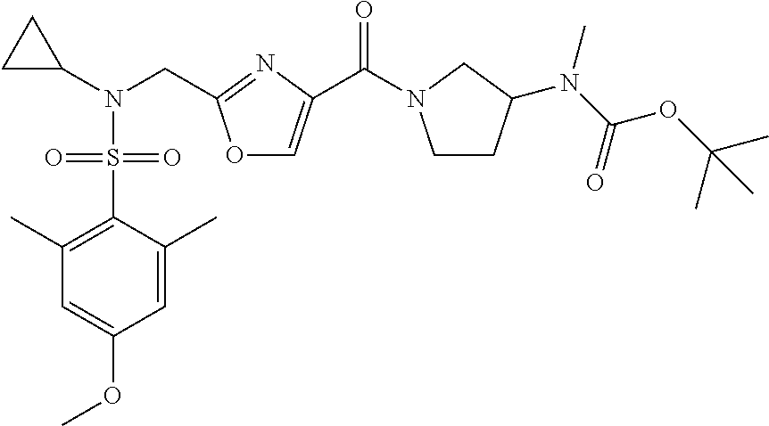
O1C=C(C(=O)N2CCC(N(C(=O)OC(C)(C)C)C)C2)N=C1CN(C1CC1)S(C1=C(C)C=C(OC)C=C1C)(=O)=O
